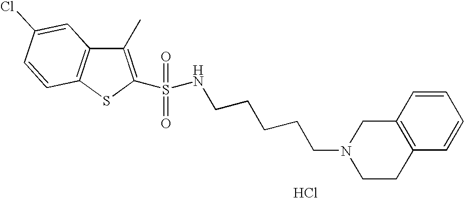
Cl.C(CCCCN1CCC2=C(C1)C=CC=C2)NS(=O)(=O)C1=C(C)C2=C(S1)C=CC(Cl)=C2
